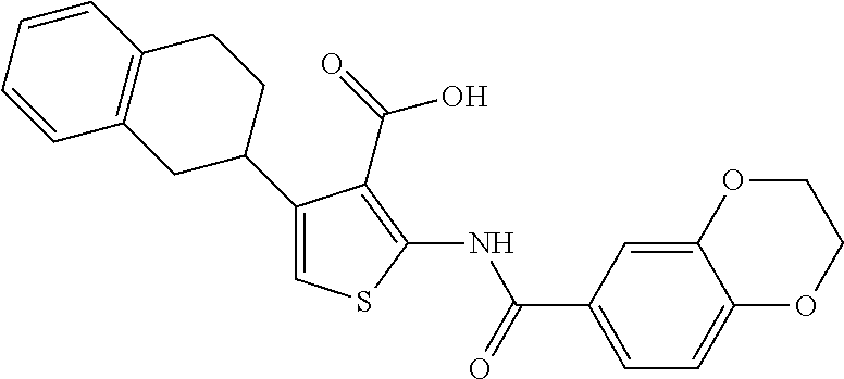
C1(C2CCC3=C(C2)C=CC=C3)=CSC(NC(C2=CC=C3C(=C2)OCCO3)=O)=C1C(=O)O
